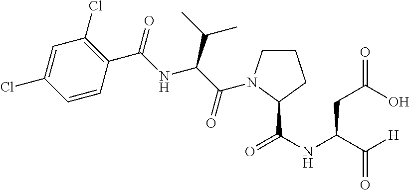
C1=C(Cl)C=CC(C(=O)NC(C(C)C)C(=O)N2CCCC2C(NC(C([H])=O)CC(=O)O)=O)=C1Cl
